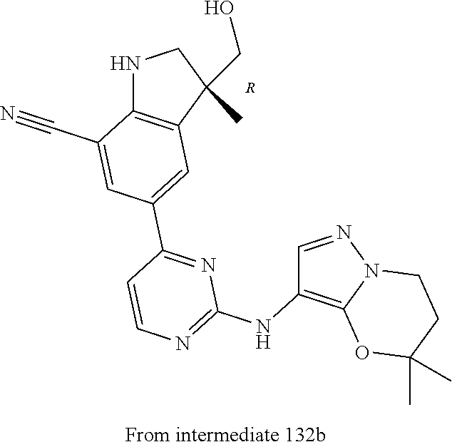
[R].C1=C(C2=NC(NC3=C4N(N=C3)CCC(C)(C)O4)=NC=C2)C=C(C#N)C2=C1C(C)(CO)CN2
